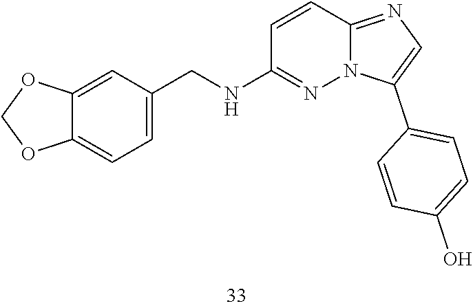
O1COC2=CC(CNC3=NN4C(=NC=C4C4=CC=C(O)C=C4)C=C3)=CC=C12
